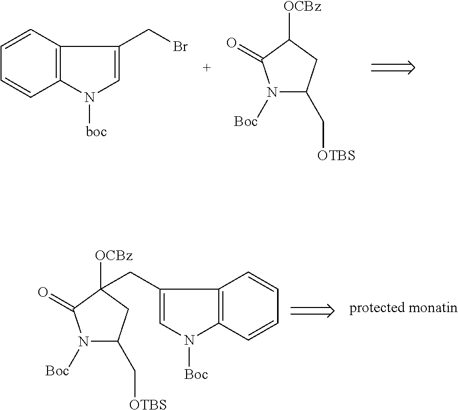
C12=C(C=CC=C1)C(CBr)=CN2[boc].N1([Boc])C(C[OTBS])CC([OCBz])C1=O.N1([Boc])C(C[OTBS])CC([OCBz])(CC2=CN([Boc])C3=C2C=CC=C3)C1=O
